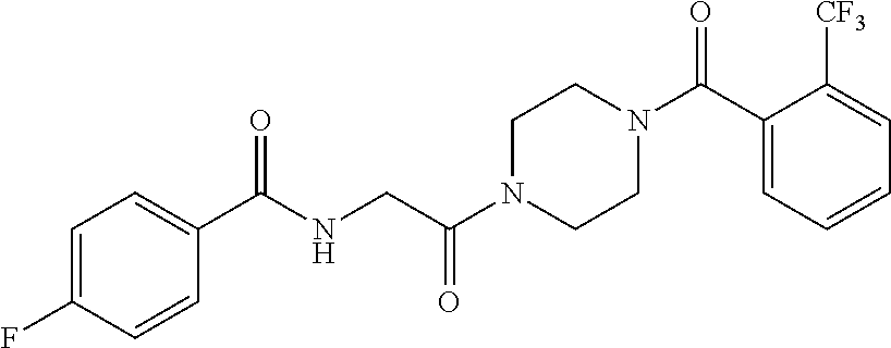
C1=C(F)C=CC(C(NCC(N2CCN(C(=O)C3=CC=CC=C3[CF3])CC2)=O)=O)=C1
